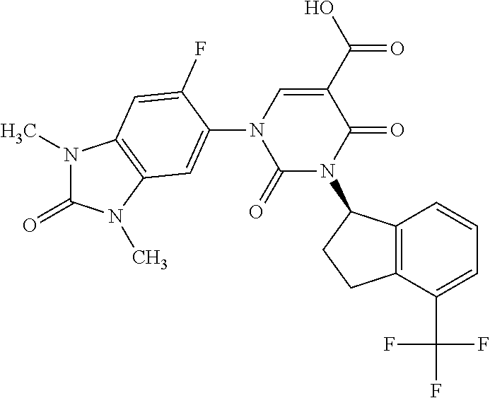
N1(C)C(=O)N(C)C2=C1C=C(F)C(N1C(=O)N(C3C4=C(CC3)C(C(F)(F)F)=CC=C4)C(=O)C(C(=O)O)=C1)=C2
